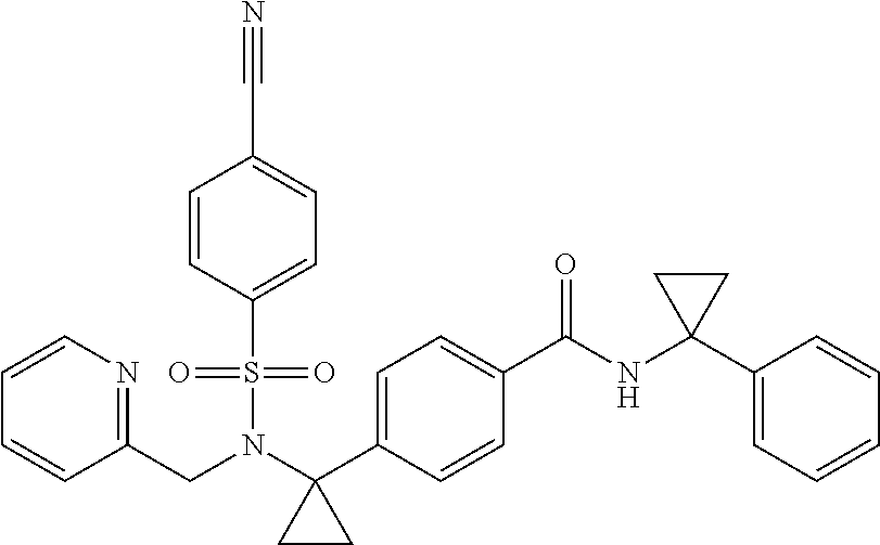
C(N(S(=O)(=O)C1=CC=C(C#N)C=C1)C1(C2=CC=C(C(NC3(C4=CC=CC=C4)CC3)=O)C=C2)CC1)C1=NC=CC=C1
